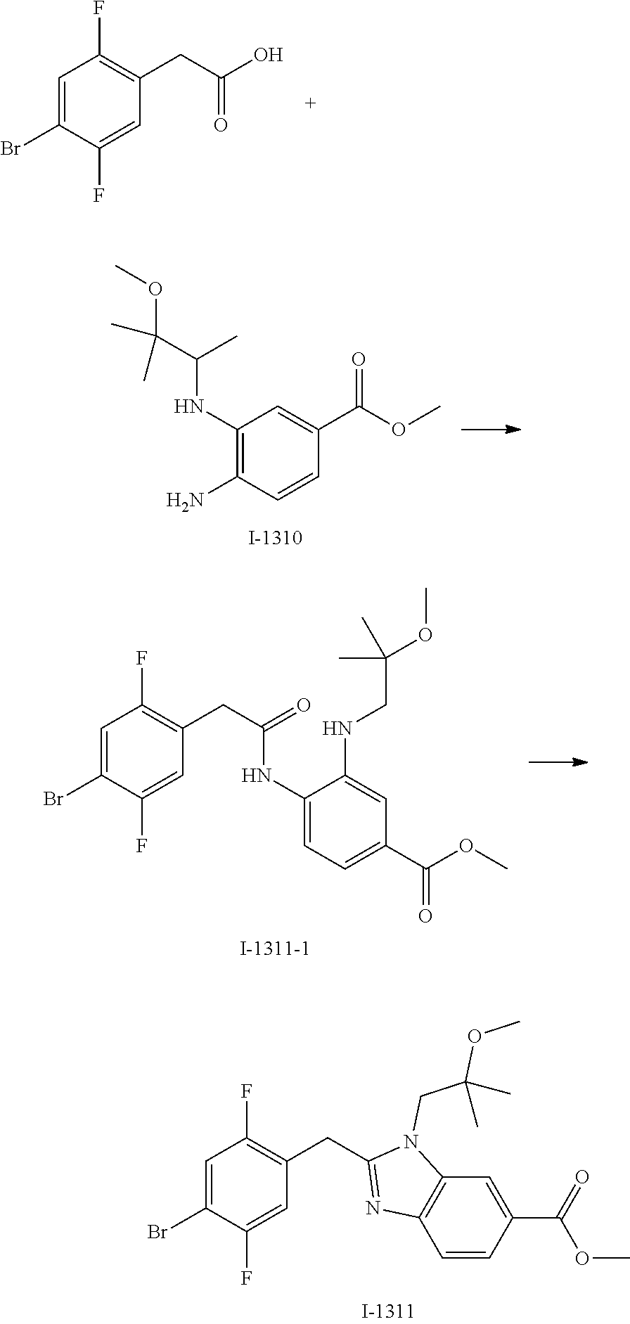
C1=C(Br)C(F)=CC(CC(O)=O)=C1F.C1(NC(C(OC)(C)C)C)=C(N)C=CC(C(OC)=O)=C1.C1(NC(CC2=C(F)C=C(Br)C(F)=C2)=O)=CC=C(C(OC)=O)C=C1NCC(C)(OC)C.C1(CC2=C(F)C=C(Br)C(F)=C2)=NC2=C(N1CC(C)(OC)C)C=C(C(OC)=O)C=C2
